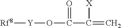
O(C(C(=C)[X])=O)[Y][Rf8]
